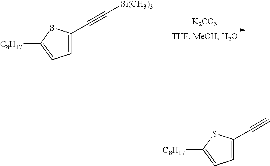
C1(C#C)=CC=C([C8H17])S1.[K2CO3].C1(C#C[Si(CH3)3])=CC=C([C8H17])S1
